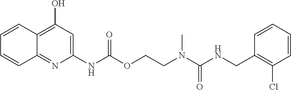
C1=CC(CNC(N(CCOC(NC2=CC(O)=C3C(=N2)C=CC=C3)=O)C)=O)=C(Cl)C=C1
